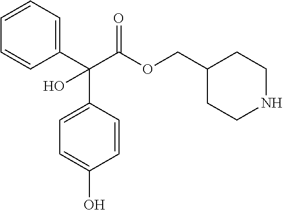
O(CC1CCNCC1)C(=O)C(C1=CC=CC=C1)(C1=CC=C(O)C=C1)O
